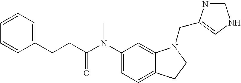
C1(N(C(CCC2=CC=CC=C2)=O)C)=CC=C2C(=C1)N(CC1=CNC=N1)CC2
